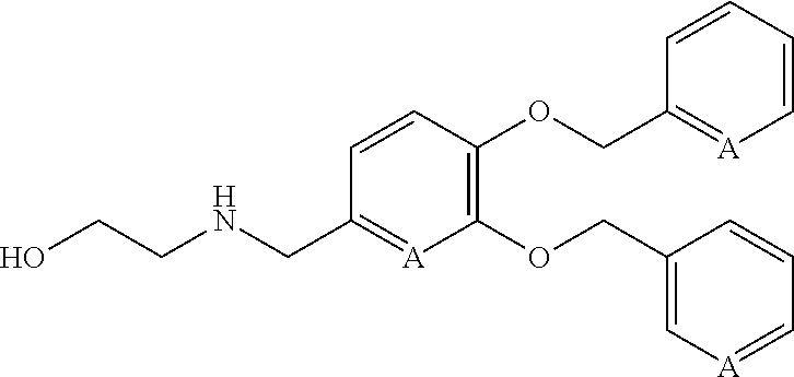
OCCNCC1=[A]C(OCC2=C[A]=CC=C2)=C(OCC2=[A]C=CC=C2)C=C1
